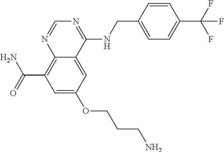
C1=C(OCCCN)C=C2C(=C1C(=O)N)N=CN=C2NCC1=CC=C(C(F)(F)F)C=C1
